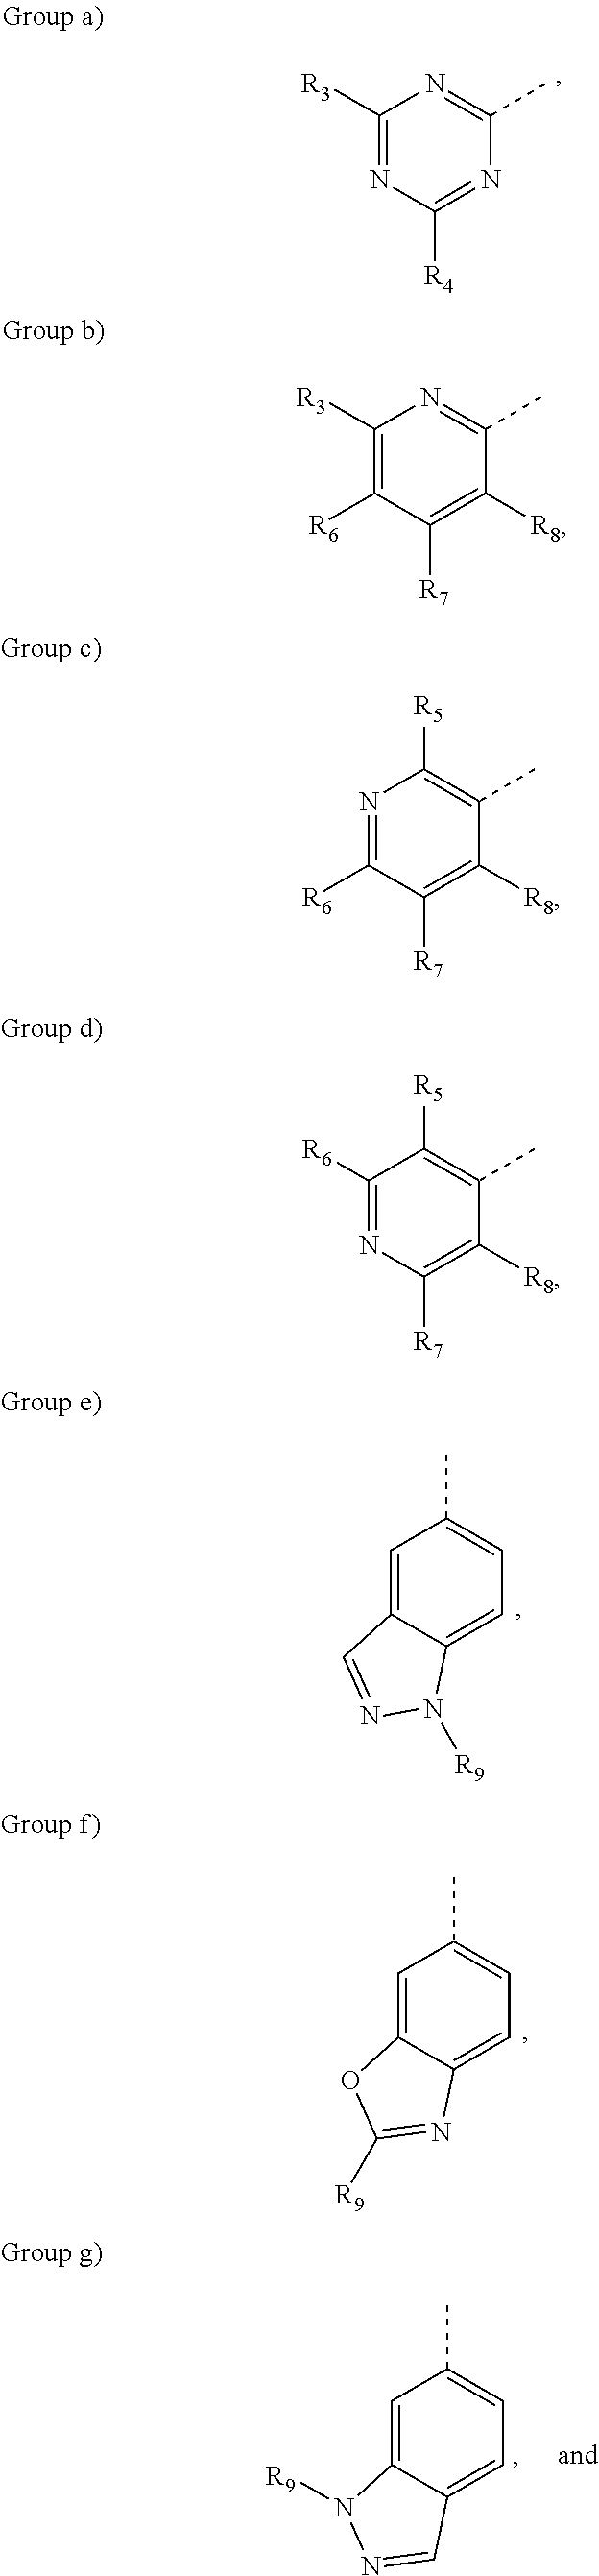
C1([R3])=NC([R4])=NC(C)=N1.C1([R3])=C([R6])C([R7])=C([R8])C(C)=N1.N1=C([R6])C([R7])=C([R8])C(C)=C1[R5].C1([R6])=NC([R7])=C([R8])C(C)=C1[R5].C1=C2C(=CC=C1C)N([R9])N=C2.C1=C2C(=CC=C1C)N=C([R9])O2.C1=C2C(=CC=C1C)C=NN2[R9]
